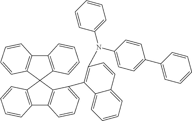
C12=C(C3(C4=C1C=CC=C4)C1=C(C4=C3C(C3=C(N(C5=CC=CC=C5)C5=CC=C(C6=CC=CC=C6)C=C5)C=CC5=CC=CC=C35)=CC=C4)C=CC=C1)C=CC=C2
